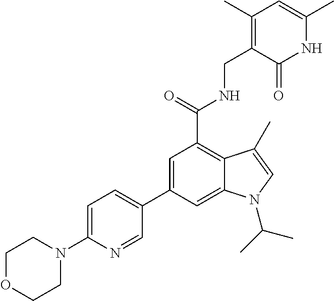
C1(C2=CC(C(=O)NCC3=C(C)C=C(C)NC3=O)=C3C(=C2)N(C(C)C)C=C3C)=CC=C(N2CCOCC2)N=C1
